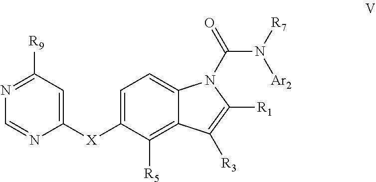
N1=C([R9])C=C([X]C2=CC=C3C(=C2[R5])C([R3])=C([R1])N3C(N([R7])[Ar2])=O)N=C1
